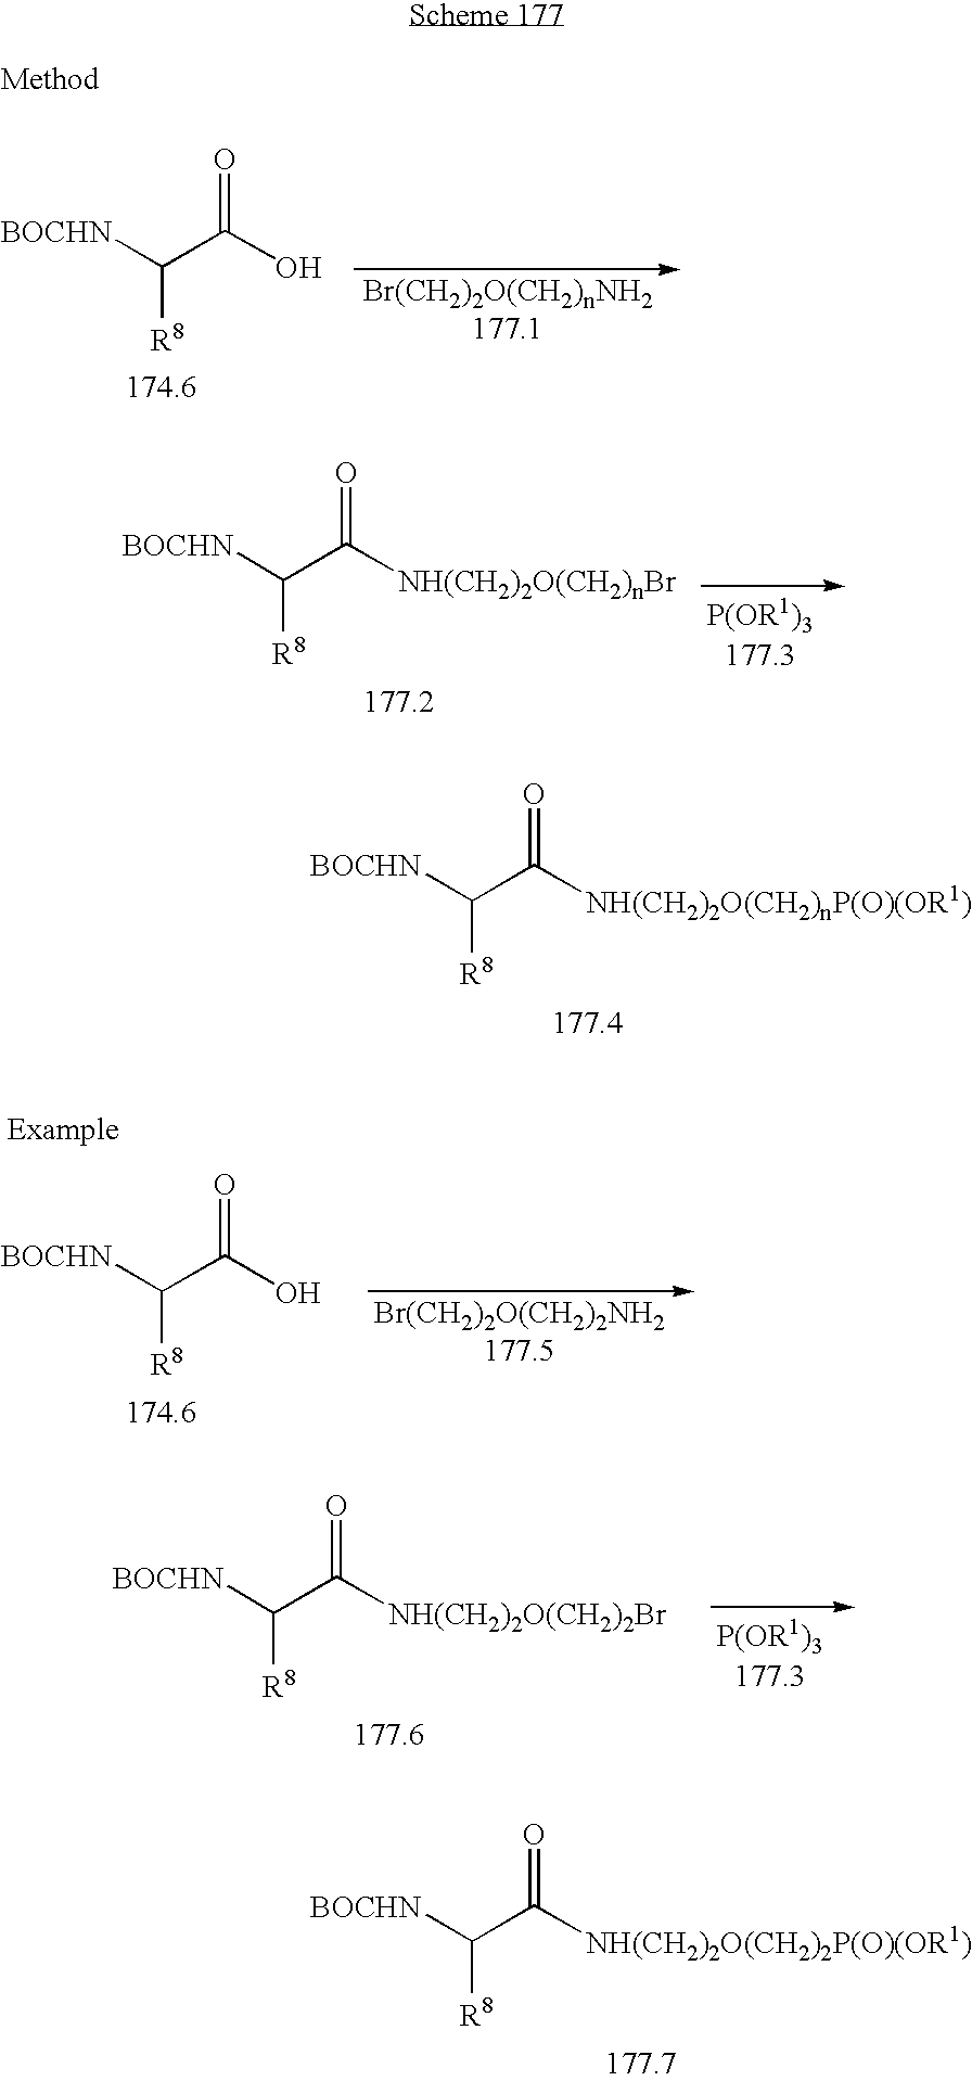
[BOCHN]C(C(=O)O)[R8].[BOCHN]C(C(=O)[NH(CH2)2O(CH2)nBr])[R8].[BOCHN]C(C(=O)[NH(CH2)2O(CH2)nP(O)(OR1)])[R8].[BOCHN]C(C(=O)O)[R8].[BOCHN]C(C(=O)[NH(CH2)2O(CH2)2Br])[R8].[BOCHN]C(C(=O)[NH(CH2)2O(CH2)2P(O)(OR1)])[R8]
